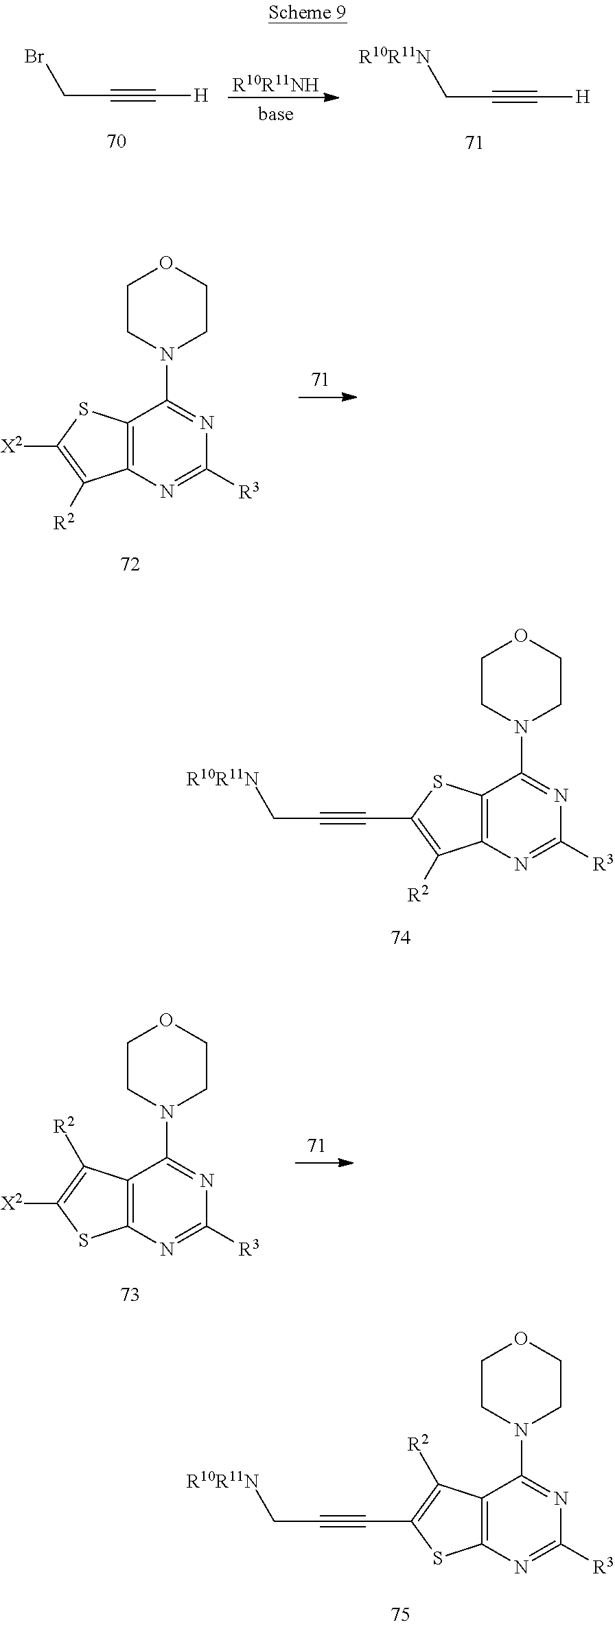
C([H])#CC[R10R11N].C([H])#CCBr.[R10R11NH].C12=C(SC([X2])=C1[R2])C(N1CCOCC1)=NC([R3])=N2.C12=C(SC(C#CC[R10R11N])=C1[R2])C(N1CCOCC1)=NC([R3])=N2.C12=C(C([R2])=C([X2])S1)C(N1CCOCC1)=NC([R3])=N2.C12=C(C([R2])=C(C#CC[R10R11N])S1)C(N1CCOCC1)=NC([R3])=N2
